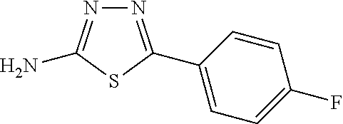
N1=C(C2=CC=C(F)C=C2)SC(N)=N1
